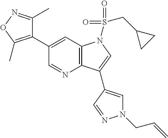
C12=C(C=C(C3=C(C)ON=C3C)C=N1)N(S(=O)(=O)CC1CC1)C=C2C1=CN(CC=C)N=C1
